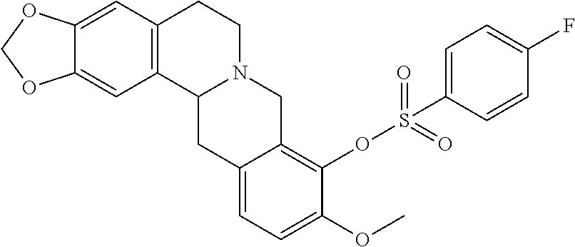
C12=CC3=C(C=C1OCO2)CCN1C3CC2=CC=C(OC)C(OS(=O)(=O)C3=CC=C(F)C=C3)=C2C1
